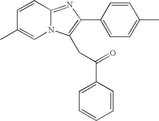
C1=CC2=NC(C3=CC=C(C)C=C3)=C(CC(=O)C3=CC=CC=C3)N2C=C1C
